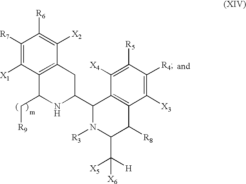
C1([R7])=C([X1])C2=C(C([X2])=C1[R6])CC(C1C3=C(C([X3])=C([R4])C([R5])=C3[X4])C([R8])C(C([X5])([X6])[H])N1[R3])NC2C[R9]
